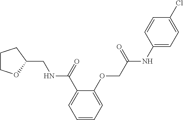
C1=CC=C(OCC(=O)NC2=CC=C(Cl)C=C2)C(C(=O)NCC2OCCC2)=C1
